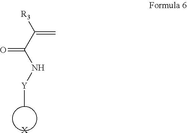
[X].[Y](C)NC(C([R3])=C)=O
